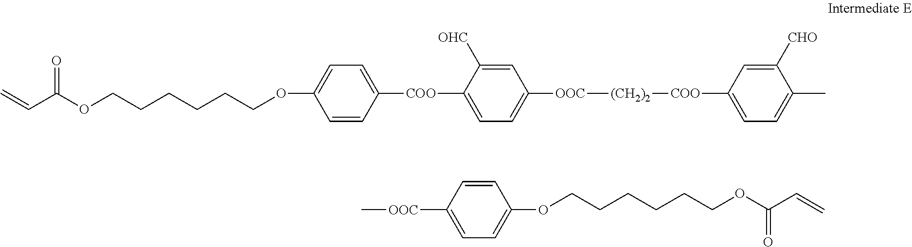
C=CC(OCCCCCCOC1=CC=C([COO]C2=CC=C([OOC][(CH2)2][COO]C3=CC=C(C)C([CHO])=C3)C=C2[OHC])C=C1)=O.C[OOC]C1=CC=C(OCCCCCCOC(C=C)=O)C=C1
